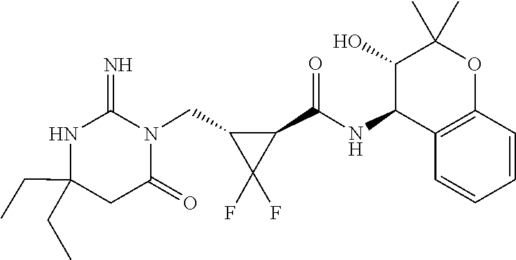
C(C1(CC)NC(=N)N(CC2C(F)(F)C2C(NC2C3=C(OC(C)(C)C2O)C=CC=C3)=O)C(=O)C1)C
